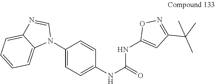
C1(N2C=NC3=CC=CC=C23)=CC=C(NC(NC2=CC(C(C)(C)C)=NO2)=O)C=C1
